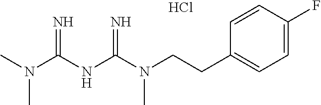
C(N(C(NC(N(C)C)=N)=N)C)CC1=CC=C(F)C=C1.Cl
